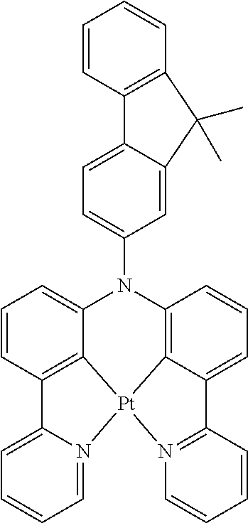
N1(C2=CC=C3C(=C2)C(C)(C)C2=C3C=CC=C2)C2=C3C(=CC=C2)C2=N([Pt]34C3=C(C=CC=C13)C1=CC=CC=N14)C=CC=C2
